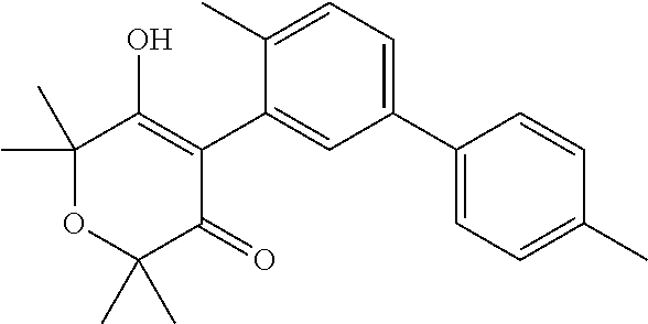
C1(C2=CC=C(C)C(C3=C(O)C(C)(C)OC(C)(C)C3=O)=C2)=CC=C(C)C=C1
